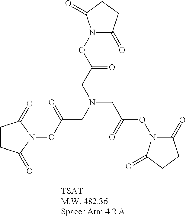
C1CC(=O)N(OC(CN(CC(=O)ON2C(=O)CCC2=O)CC(ON2C(=O)CCC2=O)=O)=O)C1=O
